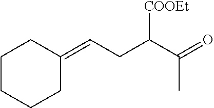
C(C=C1CCCCC1)C(C(C)=O)[COOEt]
